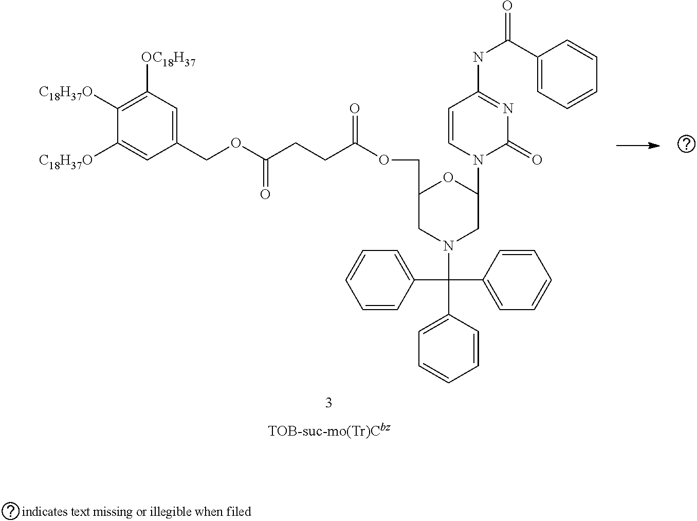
C1([C18H37O])=C([OC18H37])C=C(COC(CCC(OCC2CN(C(C3=CC=CC=C3)(C3=CC=CC=C3)C3=CC=CC=C3)CC(N3C(=O)N=C(NC(=O)C4=CC=CC=C4)C=C3)O2)=O)=O)C=C1[C18H37O]
